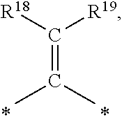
C(=C(C)C)([R19])[R18]
